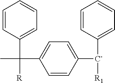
C1(C(C)(C2=CC=CC=C2)[R])=CC=C([C-](C2=CC=CC=C2)[R1])C=C1
